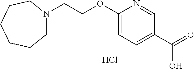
C1N(CCOC2=CC=C(C(O)=O)C=N2)CCCCC1.Cl
